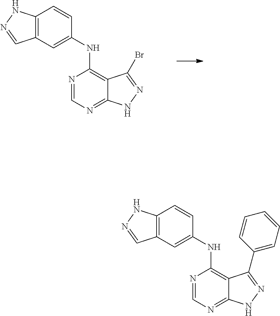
C1(NC2=C3C(=NC=N2)NN=C3Br)=CC2=C(C=C1)NN=C2.C1(NC2=C3C(=NC=N2)NN=C3C2=CC=CC=C2)=CC2=C(C=C1)NN=C2
